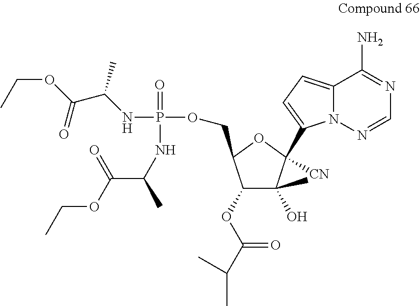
C1(OC(C(C)C)=O)C(C)(O)C([CN])(C2=CC=C3N2N=CN=C3N)OC1COP(=O)(NC(C(=O)OCC)C)NC(C(=O)OCC)C
